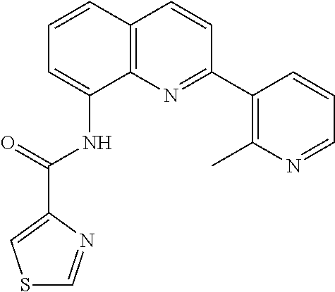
C1=CC2=C(C(NC(=O)C3=CSC=N3)=C1)N=C(C1=C(C)N=CC=C1)C=C2
